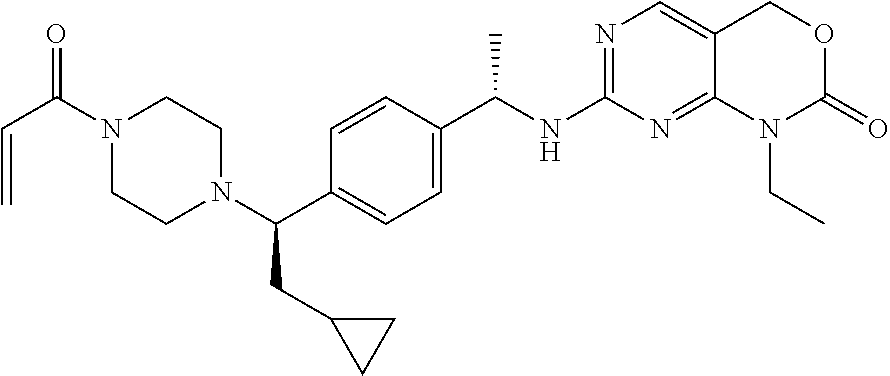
C1(C(NC2=NC=C3C(=N2)N(CC)C(=O)OC3)C)=CC=C(C(N2CCN(C(C=C)=O)CC2)CC2CC2)C=C1
